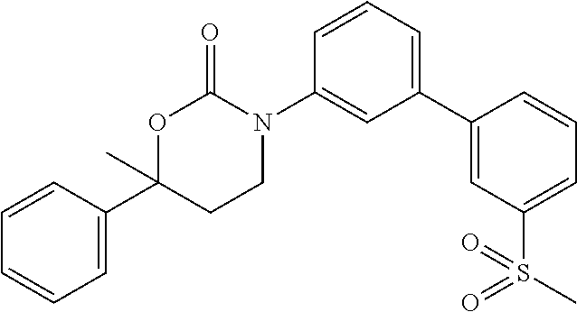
C1(C2=CC(S(C)(=O)=O)=CC=C2)=CC=CC(N2C(=O)OC(C3=CC=CC=C3)(C)CC2)=C1
